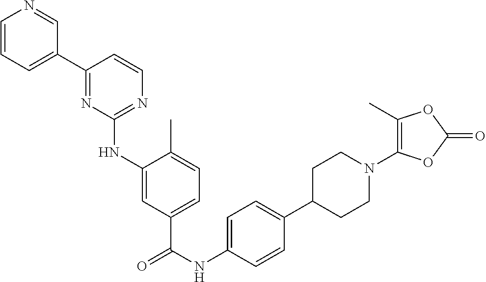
C1=CC=C(C2=NC(NC3=CC(C(NC4=CC=C(C5CCN(C6=C(C)OC(=O)O6)CC5)C=C4)=O)=CC=C3C)=NC=C2)C=N1
